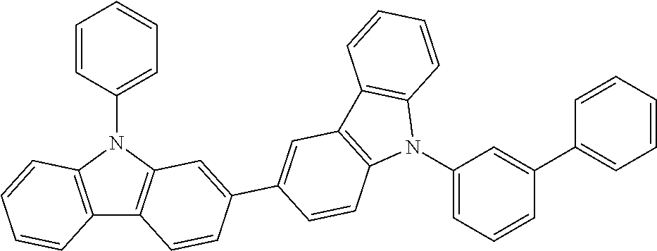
C12=C(N(C3=CC=CC=C3)C3=C1C=CC(C1=CC4=C(C=C1)N(C1=CC=CC(C5=CC=CC=C5)=C1)C1=C4C=CC=C1)=C3)C=CC=C2
